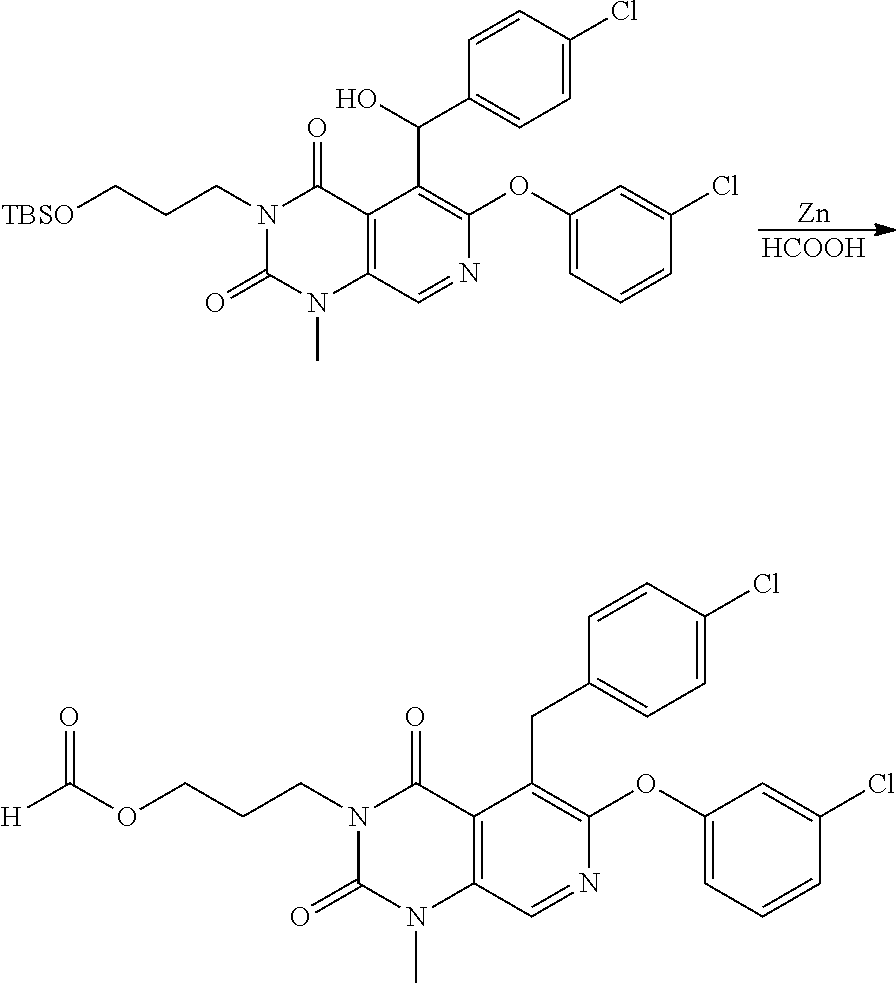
[Zn].[HCOOH].C12=C(C=NC(OC3=CC=CC(Cl)=C3)=C1C(C1=CC=C(Cl)C=C1)O)N(C)C(=O)N(CCC[TBSO])C2=O.C12=C(C=NC(OC3=CC=CC(Cl)=C3)=C1CC1=CC=C(Cl)C=C1)N(C)C(=O)N(CCCOC([H])=O)C2=O
